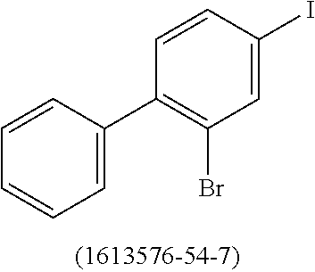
C1=C(C2=C(Br)C=C(I)C=C2)C=CC=C1
